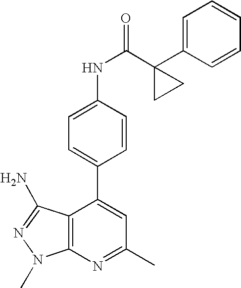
C1(C)=NC2=C(C(C3=CC=C(NC(=O)C4(C5=CC=CC=C5)CC4)C=C3)=C1)C(N)=NN2C
